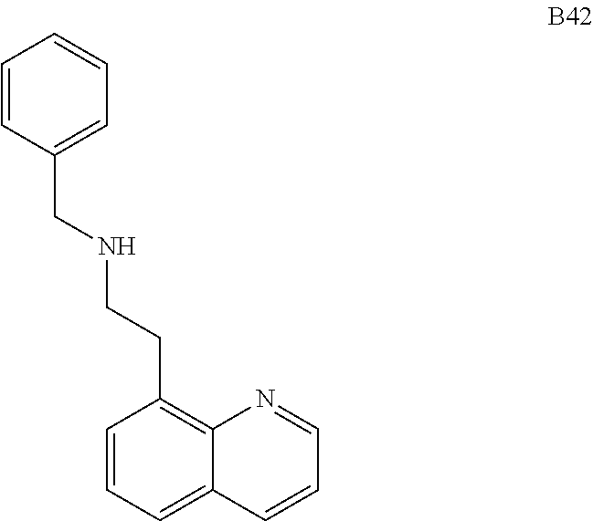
C1=CC2=CC=CC(CCNCC3=CC=CC=C3)=C2N=C1
